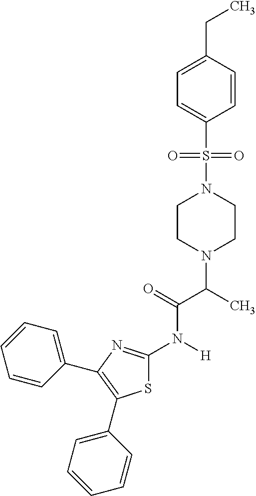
C1=CC(CC)=CC=C1S(N1CCN(C(C)C(N(C2=NC(C3=CC=CC=C3)=C(C3=CC=CC=C3)S2)[H])=O)CC1)(=O)=O
